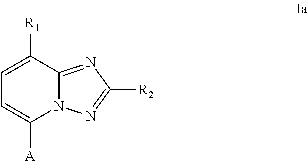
C1=C([R1])C2=NC([R2])=NN2C([A])=C1
